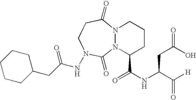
N12N(C(C(NC(C([H])=O)CC(=O)O)=O)CCC1)C(=O)N(NC(CC1CCCCC1)=O)CCC2=O
